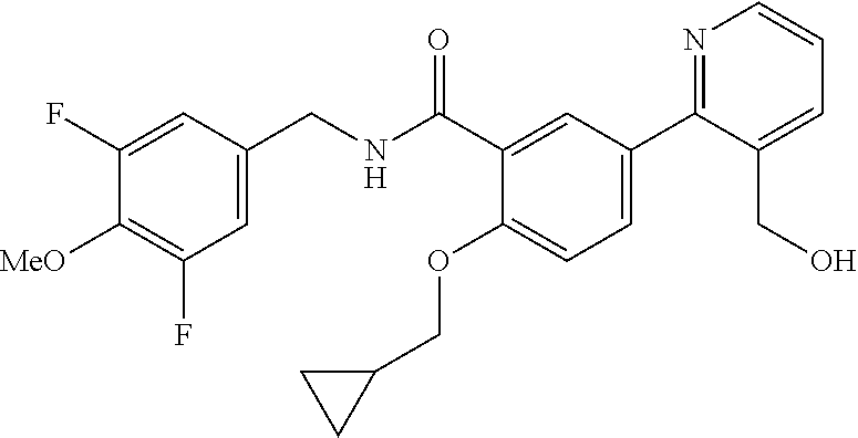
C1=C(CNC(C2=CC(C3=NC=CC=C3CO)=CC=C2OCC2CC2)=O)C=C(F)C([MeO])=C1F
